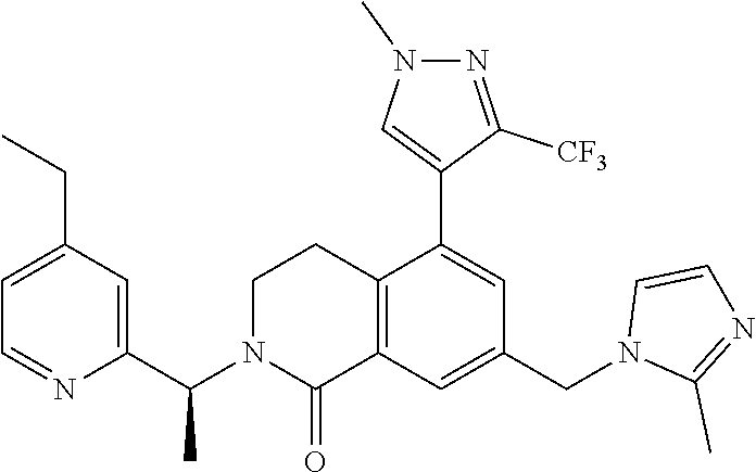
C1=C(CC)C=C(C(N2C(=O)C3=C(CC2)C(C2=CN(C)N=C2[CF3])=CC(CN2C(C)=NC=C2)=C3)C)N=C1
